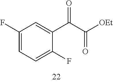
C1(F)=CC=C(F)C(C(C([OEt])=O)=O)=C1
